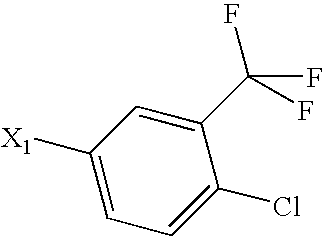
C1=C(Cl)C(C(F)(F)F)=CC([X1])=C1
